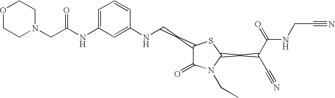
C1=C(NC(CN2CCOCC2)=O)C=C(NCCC2C(=O)N(CC)C(CC(C#N)C(=O)NCC#N)S2)C=C1
